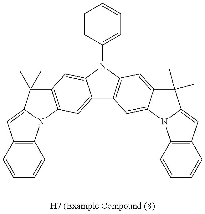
C12=CC3=C(C=C1N(C1=CC=CC=C1)C1=C2C=C2C(=C1)C(C)(C)C1=CC4=C(N21)C=CC=C4)C(C)(C)C1=CC2=C(N31)C=CC=C2
